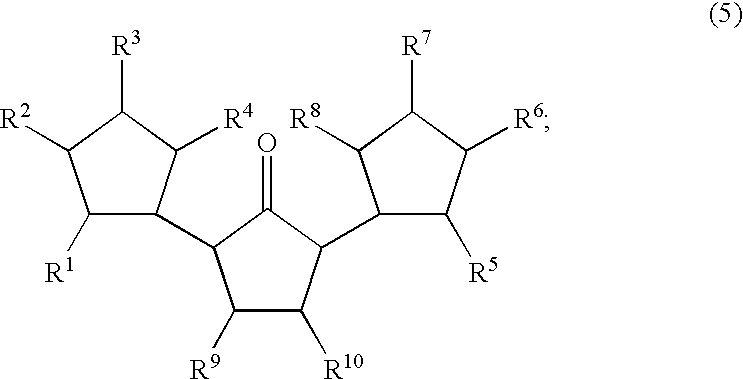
C1([R1])C(C2C([R9])C([R10])C(C3C([R5])C([R6])C([R7])C3[R8])C2=O)C([R4])C([R3])C1[R2]
